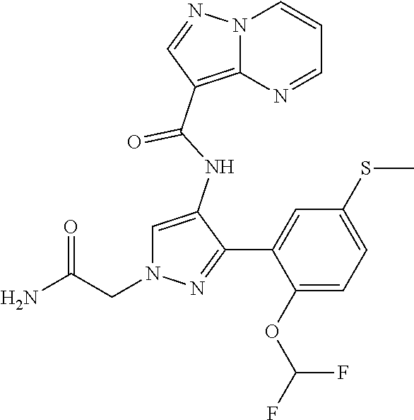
N12C(=C(C(NC3=CN(CC(N)=O)N=C3C3=CC(SC)=CC=C3OC(F)F)=O)C=N1)N=CC=C2
